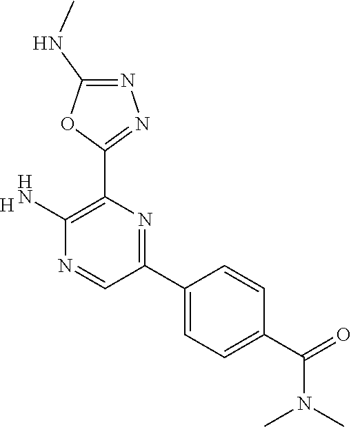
[H].C1(N)=C(C2=NN=C(NC)O2)N=C(C2=CC=C(C(=O)N(C)C)C=C2)C=N1
